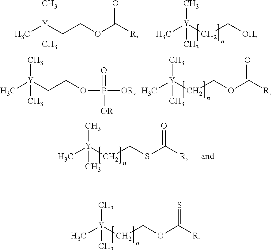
C[Y](CCOC([R])=S)(C)C.C[Y](CC[OH])(C)C.C[Y](CCOC([R])=O)(C)C.C[Y](CCOC([R])=O)(C)C.C[Y](CCOP([OR])(=O)[OR])(C)C.C[Y](CCSC([R])=O)(C)C
